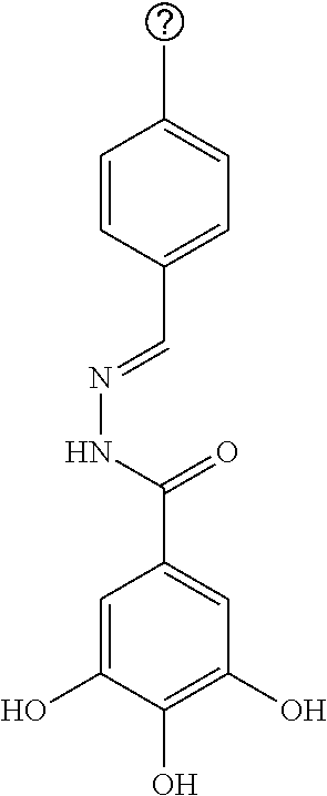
C1=CC(C=NNC(C2=CC(O)=C(O)C(O)=C2)=O)=CC=C1C
